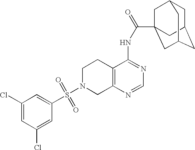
C1N(S(=O)(=O)C2=CC(Cl)=CC(Cl)=C2)CC2=C(C1)C(NC(=O)C13CC4CC(CC(C1)C4)C3)=NC=N2
